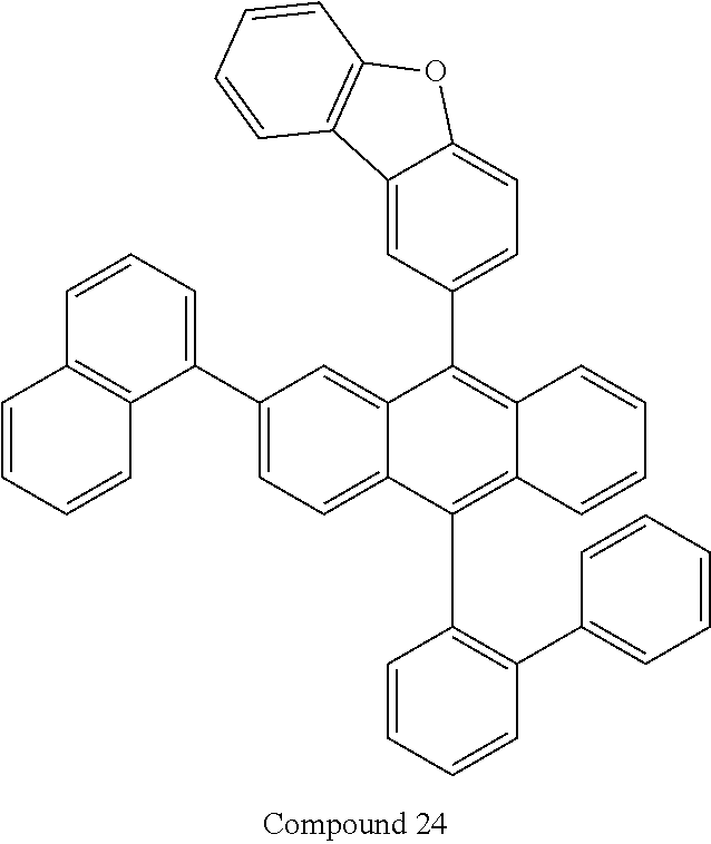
C12=CC(C3=CC=CC4=C3C=CC=C4)=CC=C1C(C1=C(C3=CC=CC=C3)C=CC=C1)=C1C(=C2C2=CC=C3C(=C2)C2=C(O3)C=CC=C2)C=CC=C1
